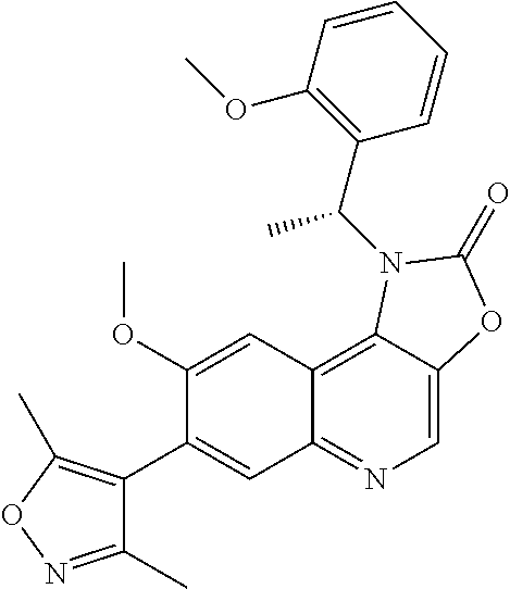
C1(C2=CC3=NC=C4C(=C3C=C2OC)N(C(C2=C(OC)C=CC=C2)C)C(=O)O4)=C(C)ON=C1C
